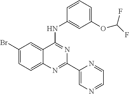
C1(Br)=CC=C2C(=C1)C(NC1=CC(OC(F)F)=CC=C1)=NC(C1=CN=CC=N1)=N2
